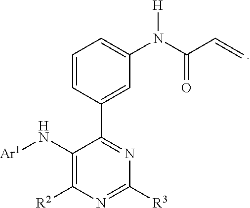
C1=CC(C2=NC([R3])=NC([R2])=C2N[Ar1])=CC(N(C(C=C)=O)[H])=C1
